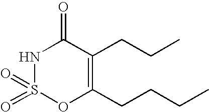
N1S(=O)(=O)OC(CCCC)=C(CCC)C1=O
